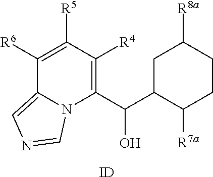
C1([R6])=C([R5])C([R4])=C(C(C2C([R7a])CCC([R8a])C2)O)N2C1=CN=C2.[ID]
